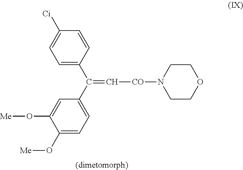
C(=C(C1=CC=C(O[Me])C(O[Me])=C1)C1=CC=C([Ci])C=C1)[CO]N1CCOCC1
